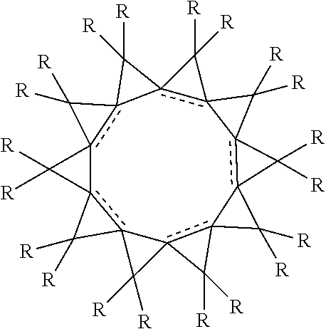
c123c4(-c5(c6(-c7(c8(-c9(c%10(-c%11(c-1(C2([R])[R])C%11([R])[R])C%10([R])[R])C9([R])[R])C8([R])[R])C7([R])[R])C6([R])[R])C5([R])[R])C4([R])[R])C3([R])[R]
